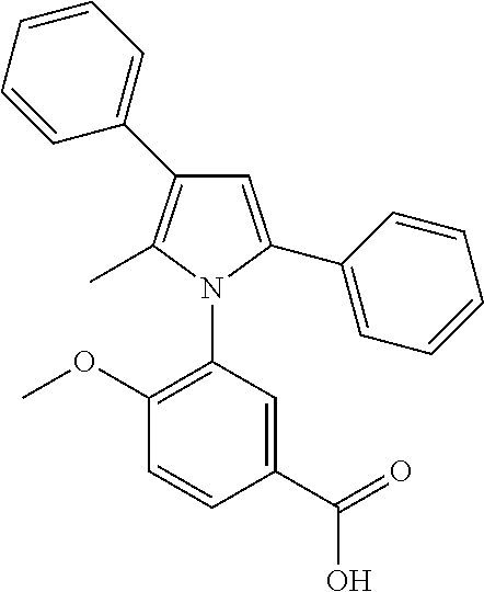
C1=CC=CC(C2=C(C)N(C3=C(OC)C=CC(C(=O)O)=C3)C(C3=CC=CC=C3)=C2)=C1
